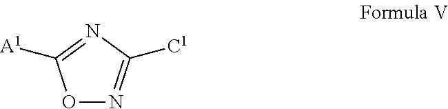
O1N=C([C1])N=C1[A1]
